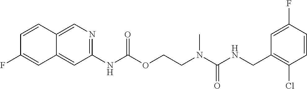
C1(F)=CC(CNC(N(CCOC(NC2=NC=C3C(=C2)C=C(F)C=C3)=O)C)=O)=C(Cl)C=C1
